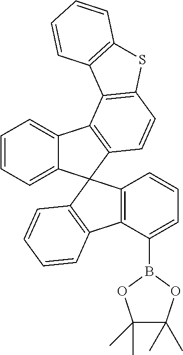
C1=CC=C2C(=C1)C1=C(C=CC3=C1C1=C(S3)C=CC=C1)C21C2=C(C(B3OC(C)(C)C(C)(C)O3)=CC=C2)C2=C1C=CC=C2
